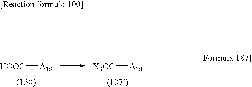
[HOOC][A18].[X3OC][A18]
